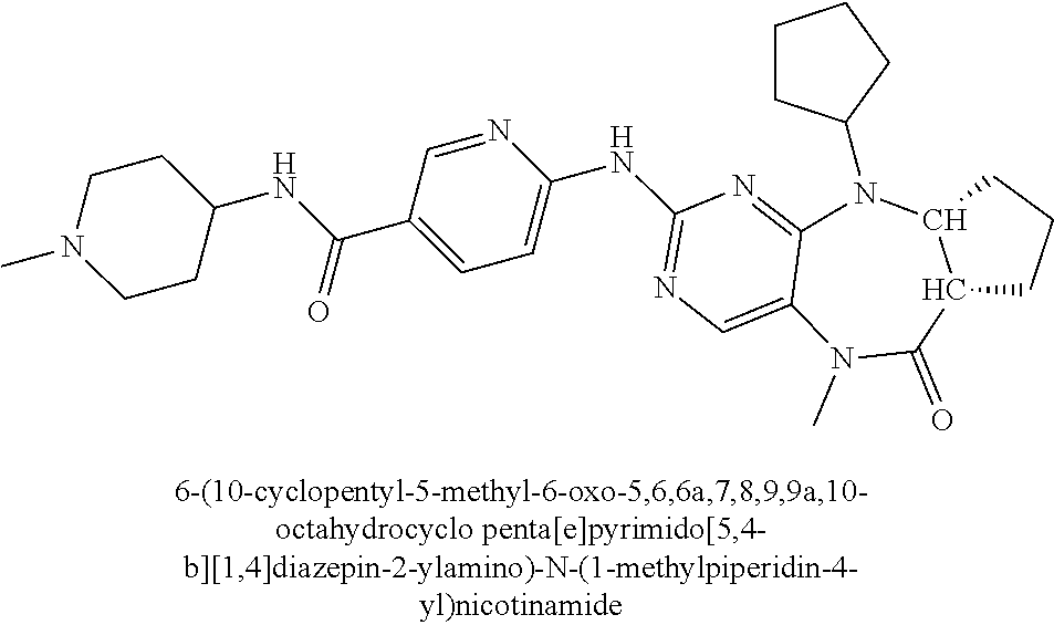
C1CC(N2C3=NC(NC4=CC=C(C(NC5CCN(C)CC5)=O)C=N4)=NC=C3N(C)C(=O)C3C2CCC3)CC1
